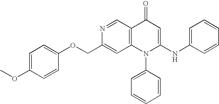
C1(COC2=CC=C(OC)C=C2)=CC2=C(C=N1)C(=O)C=C(NC1=CC=CC=C1)N2C1=CC=CC=C1
